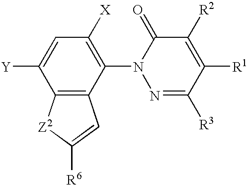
C12=C(C(N3N=C([R3])C([R1])=C([R2])C3=O)=C([X])C=C1[Y])C=C([R6])[Z2]2
